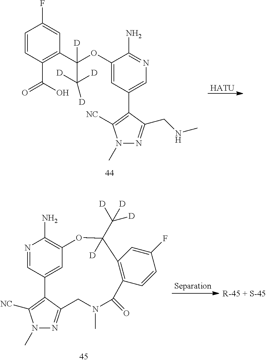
C1=CC(C(O)=O)=C(C([D])(C([D])([D])[D])OC2=CC(C3=C([NC])N(C)N=C3CNC)=CN=C2N)C=C1F.[HATU].N1=CC2=CC(=C1N)OC(C([D])([D])[D])([D])C1=C(C=CC(F)=C1)C(=O)N(C)CC1=NN(C)C([NC])=C21
